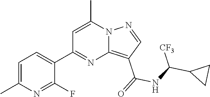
C1=C(C)N=C(F)C(C2=NC3=C(C(NC([CF3])C4CC4)=O)C=NN3C(C)=C2)=C1
